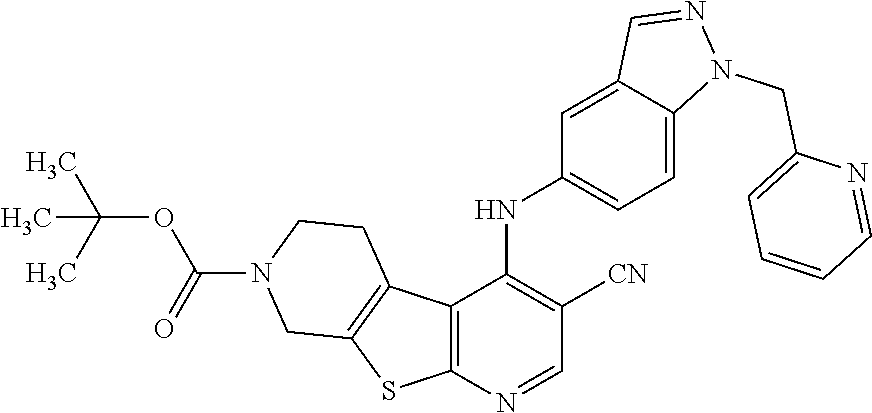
C12=C(N=CC([CN])=C1NC1=CC=C3C(=C1)C=NN3CC1=CC=CC=N1)SC1=C2CCN(C(=O)OC(C)(C)C)C1
